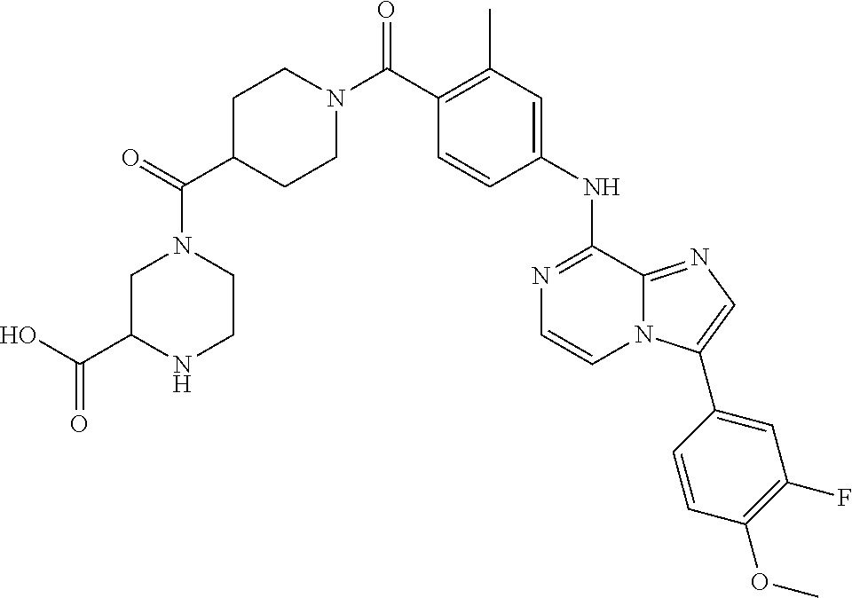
C1(NC2=NC=CN3C2=NC=C3C2=CC(F)=C(OC)C=C2)=CC(C)=C(C(N2CCC(C(=O)N3CC(C(O)=O)NCC3)CC2)=O)C=C1
